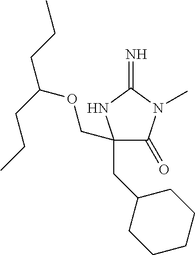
C1(=O)C(CC2CCCCC2)(COC(CCC)CCC)NC(=N)N1C
